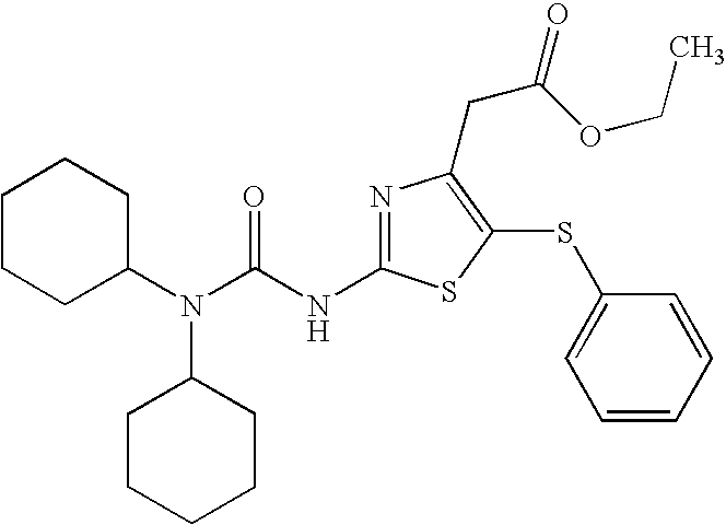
N1=C(NC(N(C2CCCCC2)C2CCCCC2)=O)SC(SC2=CC=CC=C2)=C1CC(OCC)=O
